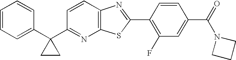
C1=CC=C(C2(C3=NC4=C(C=C3)N=C(C3=C(F)C=C(C(N5CCC5)=O)C=C3)S4)CC2)C=C1
